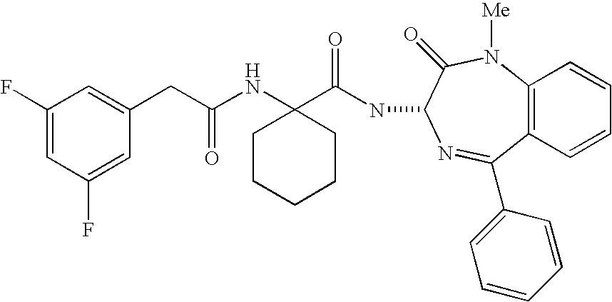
C1(F)=CC(F)=CC(CC(NC2(C(NC3C(=O)N([Me])C4=C(C(C5=CC=CC=C5)=N3)C=CC=C4)=O)CCCCC2)=O)=C1
